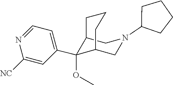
C1=NC([NC])=CC(C2(OC)C3CN(C4CCCC4)CC2CCC3)=C1
